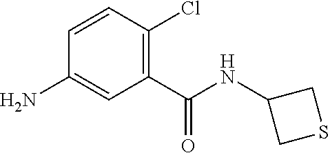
NC1=CC(C(NC2CSC2)=O)=C(Cl)C=C1
